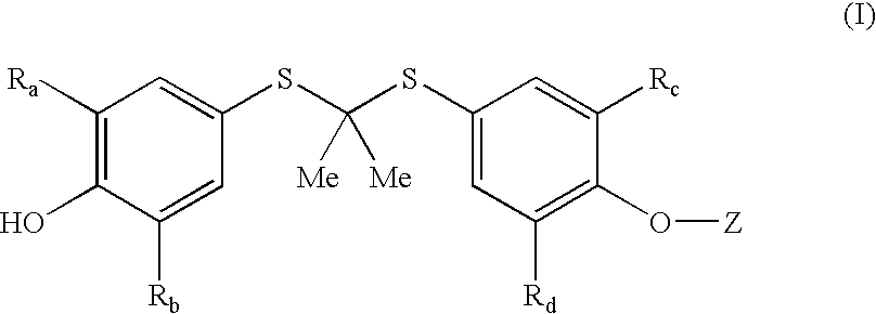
C1([Ra])=C(O)C([Rb])=CC(SC(SC2=CC([Rd])=C(O[Z])C([Rc])=C2)([Me])[Me])=C1
